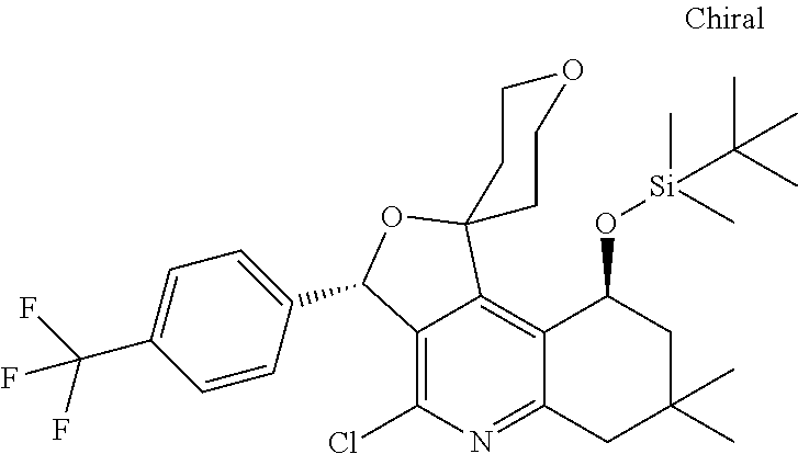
C12=C(Cl)N=C3C(=C1C1(OC2C2=CC=C(C(F)(F)F)C=C2)CCOCC1)C(O[Si](C)(C)C(C)(C)C)CC(C)(C)C3
